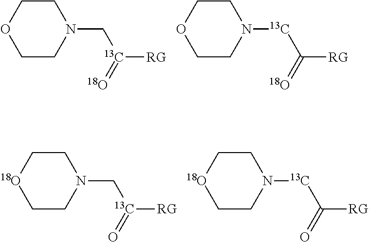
C1COCCN1C[13C]([RG])=[18O].C1COCCN1[13C]C([RG])=[18O].C1C[18O]CCN1C[13C]([RG])=O.C1C[18O]CCN1[13C]C([RG])=O
